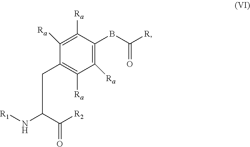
O=C(C(N[R1])CC1=C([Ra])C([Ra])=C(BC([R])=O)C([Ra])=C1[Ra])[R2]
